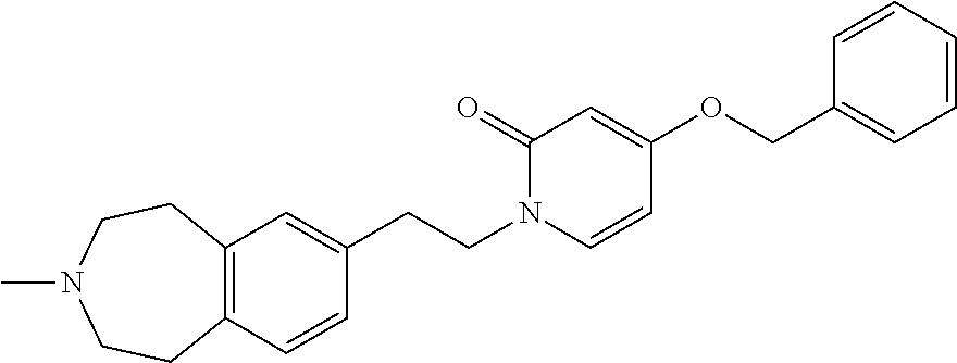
C12=C(CCN(C)CC1)C=C(CCN1C(=O)C=C(OCC3=CC=CC=C3)C=C1)C=C2
